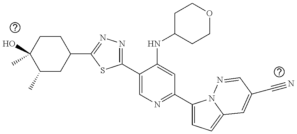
C1(C2=CN=C(C3=CC=C4N3N=CC(C#N)=C4)C=C2NC2CCOCC2)=NN=C(C2CCC(C)(O)C(C)C2)S1
